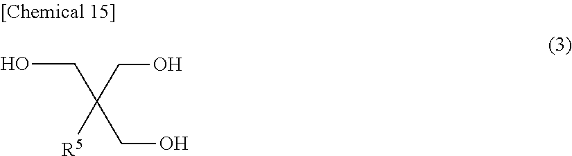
[R5]C(CO)(CO)CO
